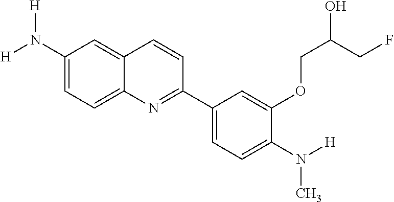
C1(N([H])[H])=CC=C2C(=C1)C=CC(C1=CC=C(N([H])C)C(OCC(CF)O)=C1)=N2
